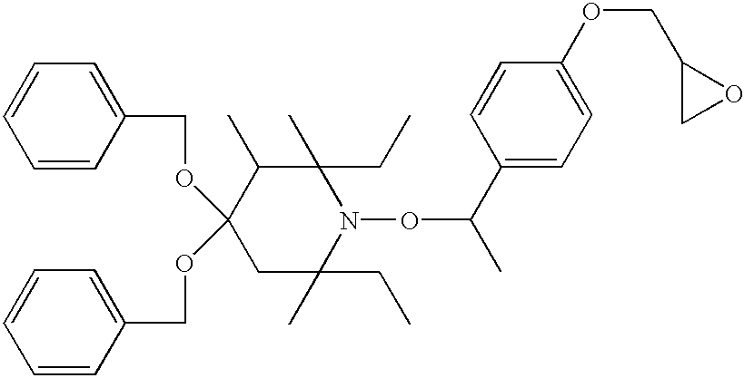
C1C(CC)(C)N(OC(C2=CC=C(OCC3CO3)C=C2)C)C(CC)(C)C(C)C1(OCC1=CC=CC=C1)OCC1=CC=CC=C1
